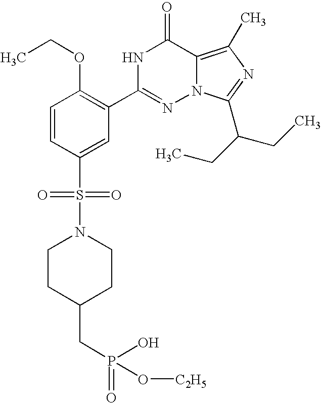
C1=CC(S(=O)(=O)N2CCC(CP(=O)(O)O[C2H5])CC2)=CC(C2=NN3C(=C(C)N=C3C(CC)CC)C(=O)N2)=C1OCC
